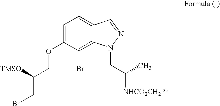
C1=C(OCC(CBr)[TMSO])C(Br)=C2C(=C1)C=NN2CC([NHCO2CH2Ph])C
